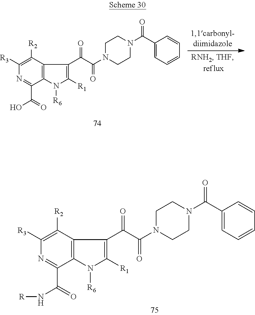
C1([R3])=C([R2])C2=C(C(C(=O)O)=N1)N([R6])C([R1])=C2C(C(=O)N1CCN(C(C2=CC=CC=C2)=O)CC1)=O.C1([R3])=C([R2])C2=C(C(C(=O)N[R])=N1)N([R6])C([R1])=C2C(C(=O)N1CCN(C(C2=CC=CC=C2)=O)CC1)=O
